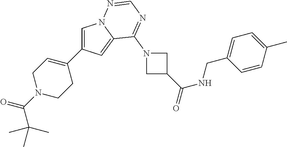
C1=C(C2=CCN(C(C(C)(C)C)=O)CC2)C=C2N1N=CN=C2N1CC(C(NCC2=CC=C(C)C=C2)=O)C1
